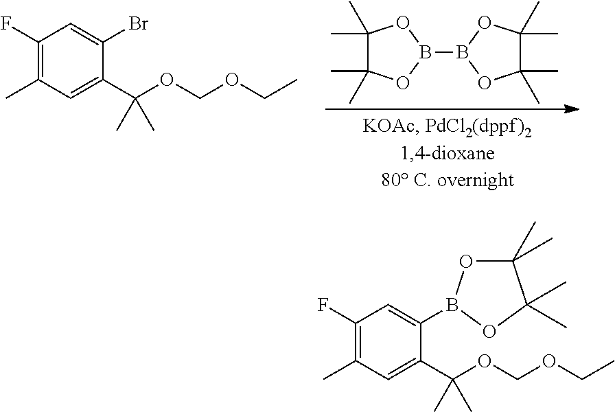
C1(F)=C(C)C=C(C(OCOCC)(C)C)C(Br)=C1.B1(B2OC(C)(C)C(C)(C)O2)OC(C)(C)C(C)(C)O1.C1(F)=C(C)C=C(C(OCOCC)(C)C)C(B2OC(C)(C)C(C)(C)O2)=C1
